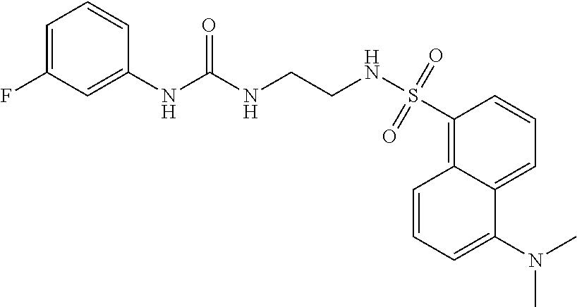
C1(S(NCCNC(NC2=CC(F)=CC=C2)=O)(=O)=O)=C2C(=CC=C1)C(N(C)C)=CC=C2
